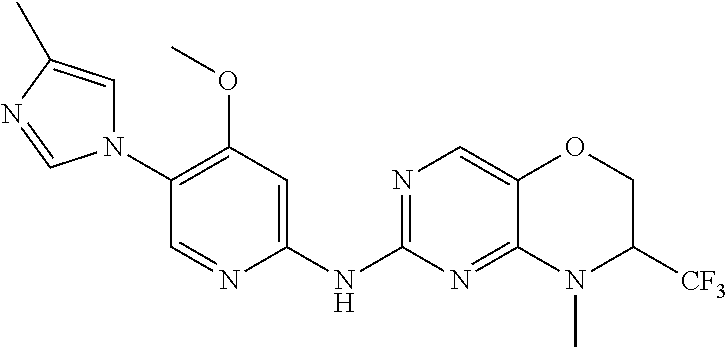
N1(C2=C(OC)C=C(NC3=NC=C4C(=N3)N(C)C([CF3])CO4)N=C2)C=C(C)N=C1
